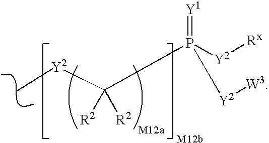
C(P([Y2][Rx])(C[Y2][W3])=[Y1])([Y2]C)([R2])[R2]
